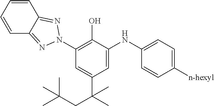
C1=CC=CC2=NN(C3=C(O)C(NC4=CC=C([n-hexyl])C=C4)=CC(C(C)(CC(C)(C)C)C)=C3)N=C12
